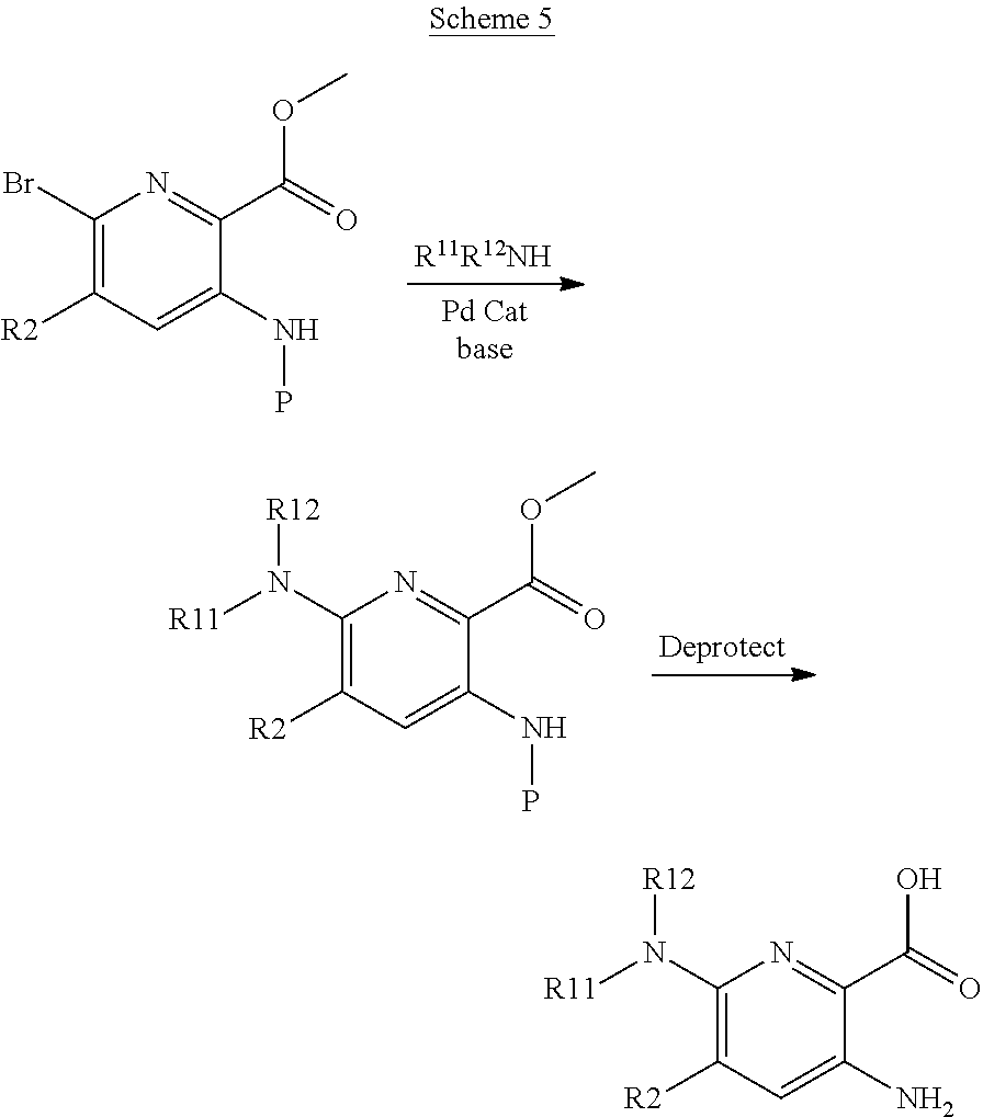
C1(Br)=C([R2])C=C(NP)C(C(=O)OC)=N1.C1(N([R11])[R12])=C([R2])C=C(NP)C(C(=O)OC)=N1.C1(N([R11])[R12])=C([R2])C=C(N)C(C(=O)O)=N1
